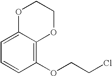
C1=CC(OCCCl)=C2C(=C1)OCCO2
